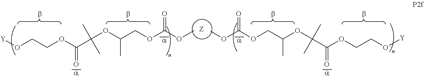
[Z].O(CCOC(C(OC(COC(OC)=O)C)(C)C)=O)[Y].O(CCOC(C(OC(COC(OC)=O)C)(C)C)=O)[Y]
